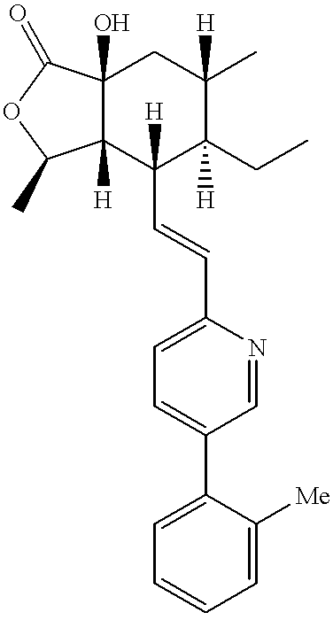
C12(O)C([H])(C(C=CC3=CC=C(C4=CC=CC=C4[Me])C=N3)([H])C(CC)([H])C(C)([H])C1)C(C)OC2=O
